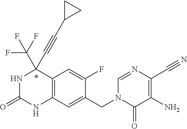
N1C(=O)NC2=C(C1(C#CC1CC1)C(F)(F)F)C=C(F)C(CN1C(=O)C(N)=C(C#N)N=C1)=C2
